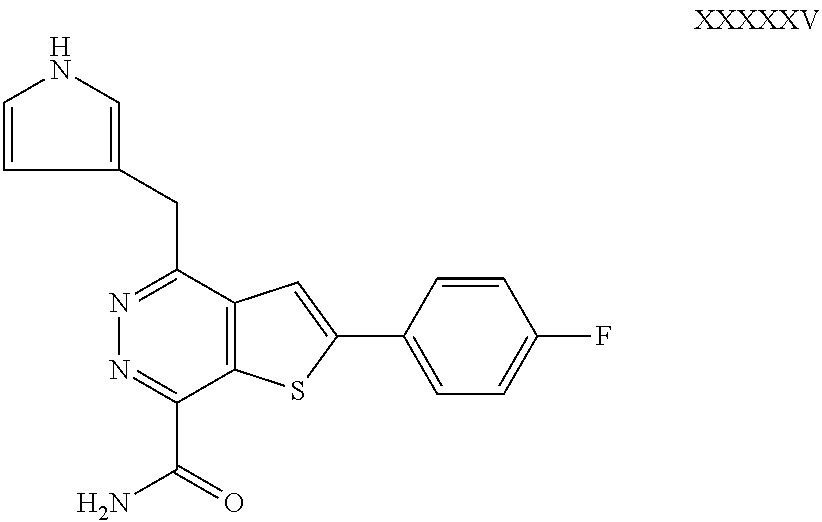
C1=CC(CC2=NN=C(C(=O)N)C3=C2C=C(C2=CC=C(F)C=C2)S3)=CN1
